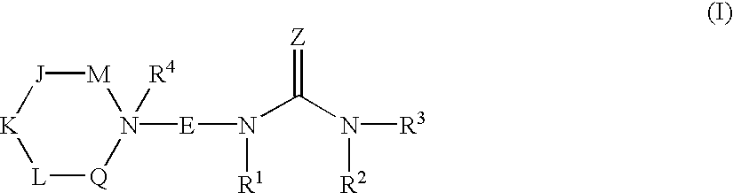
[J]1[K][L][Q]N([E]N([R1])C(N([R3])[R2])=[Z])([R4])[M]1
